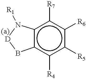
c12c(c([R4])c([R5])c([R6])c1[R7])B[D]N2[R1]
